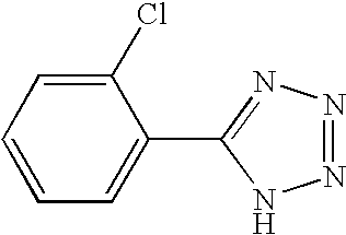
N1=NN=C(C2=CC=CC=C2Cl)N1
